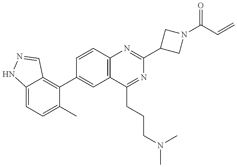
C12=CC=C(C)C(C3=CC4=C(C=C3)N=C(C3CN(C(C=C)=O)C3)N=C4CCCN(C)C)=C1C=NN2
